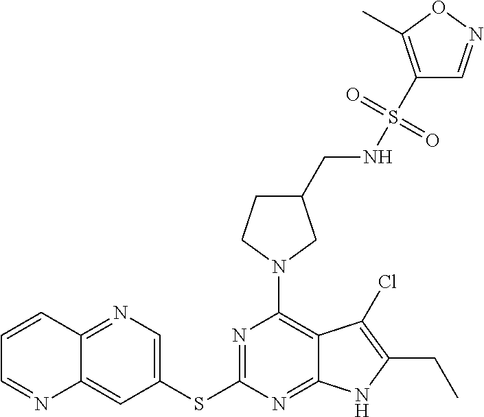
N1=C(SC2=CN=C3C(=C2)N=CC=C3)N=C2C(=C1N1CC(CNS(C3=C(C)ON=C3)(=O)=O)CC1)C(Cl)=C(CC)N2
